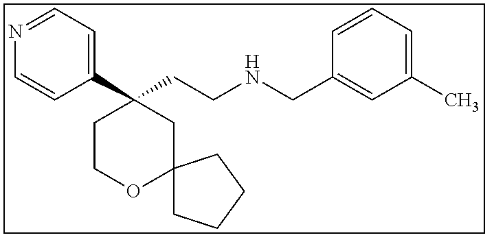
C1(C2(CCNCC3=CC(C)=CC=C3)CCOC3(C2)CCCC3)=CC=NC=C1
